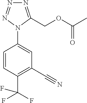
C1=CC(C(F)(F)F)=C(C#N)C=C1N1C(COC(C)=O)=NN=N1
